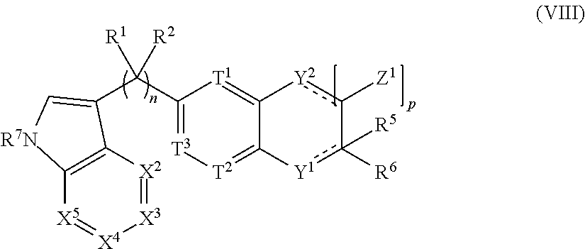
[X3]1=[X2]C2=C([X5]=[X4]1)[R7N]C=C2C(C1=[T3][T2]=C2C(=[T1]1)[Y2]c([Z1])-c([R6])([R5])[Y1]2)([R2])[R1]
